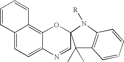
C1=CC2=CC=C3C(=C2C=C1)OC1(C=N3)C(C)(C)C2=C(N1[R])C=CC=C2
